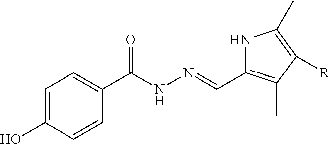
C1=C(O)C=CC(C(NN=CC2=C(C)C([R])=C(C)N2)=O)=C1
